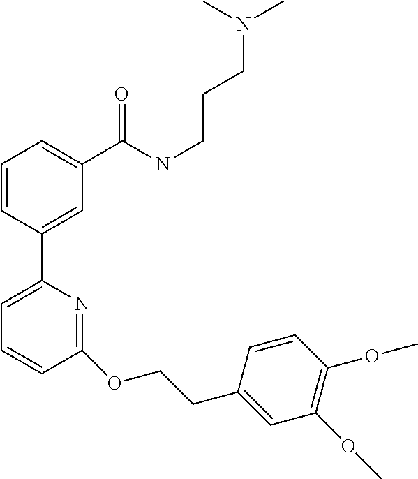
C1=CC(C2=CC=CC(OCCC3=CC(OC)=C(OC)C=C3)=N2)=CC(C(NCCCN(C)C)=O)=C1
